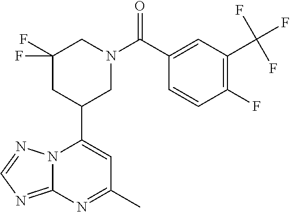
N12C(=NC=N1)N=C(C)C=C2C1CN(C(=O)C2=CC(C(F)(F)F)=C(F)C=C2)CC(F)(F)C1
